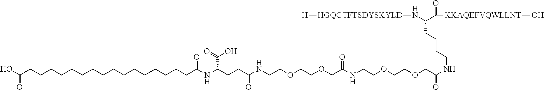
C(CC(NCCOCCOCC(NCCOCCOCC(NCCCCC(N[HGQGTFTSDYSKYLD][H])C(=O)[KKAQEFVQWLLNT]O)=O)=O)=O)C(NC(=O)CCCCCCCCCCCCCCCCC(O)=O)C(=O)O
